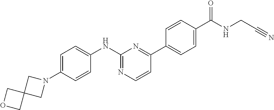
C1=C(N2CC3(C2)COC3)C=CC(NC2=NC=CC(C3=CC=C(C(NCC#N)=O)C=C3)=N2)=C1
